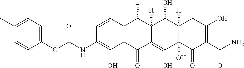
C1=CC2=C(C(O)=C1NC(OC1=CC=C(C)C=C1)=O)C(=O)C1=C(O)C3(O)C([H])(C(O)C1([H])C2C)CC(O)=C(C(N)=O)C3=O
